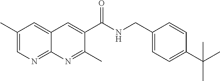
C1(CNC(C2=CC3=CC(C)=CN=C3N=C2C)=O)=CC=C(C(C)(C)C)C=C1
